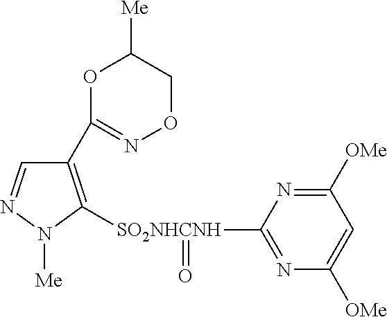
C1([OMe])=NC([SO2NHCNH](C2=C(C3=NOCC([Me])O3)C=NN2[Me])=O)=NC([OMe])=C1
